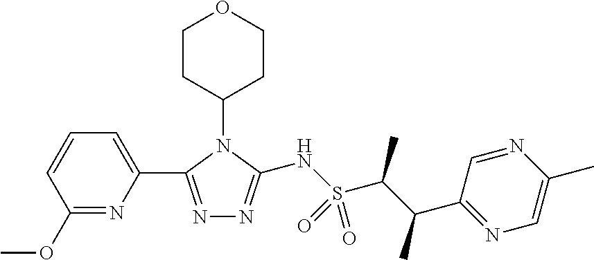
C1(OC)=NC(C2=NN=C(NS(C(C(C3=NC=C(C)N=C3)C)C)(=O)=O)N2C2CCOCC2)=CC=C1
